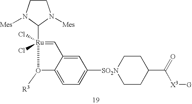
O1([R3])C2=CC=C([SO2N]3CCC(C([X3][G])=O)CC3)C=C2C=[Ru]1(Cl)(Cl)C1N([Mes])CCN1[Mes]
